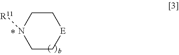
C1C[E]CCN1[R11]
